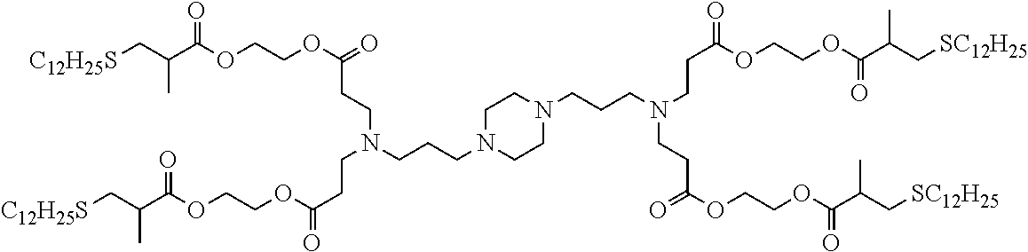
C(CN1CCN(CCCN(CCC(OCCOC(C(C[C12H25S])C)=O)=O)CCC(OCCOC(C(C[C12H25S])C)=O)=O)CC1)CN(CCC(=O)OCCOC(C(C[SC12H25])C)=O)CCC(OCCOC(C(C[SC12H25])C)=O)=O
